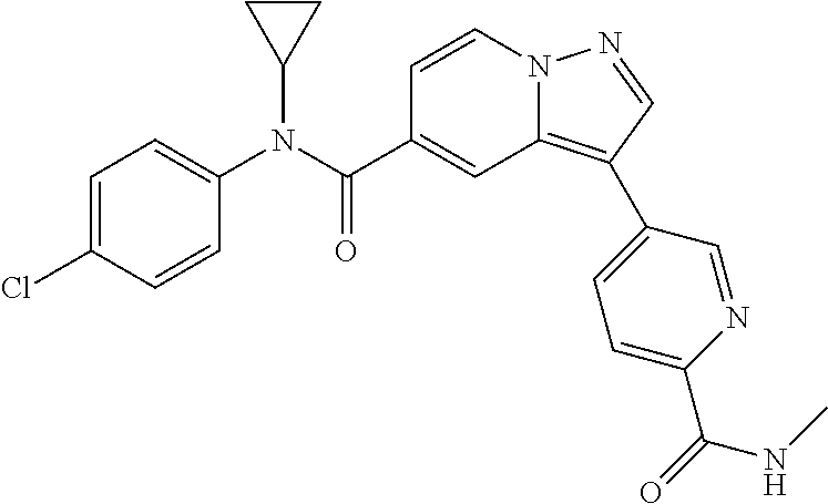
C1=CN2C(=C(C3=CC=C(C(=O)NC)N=C3)C=N2)C=C1C(N(C1=CC=C(Cl)C=C1)C1CC1)=O
